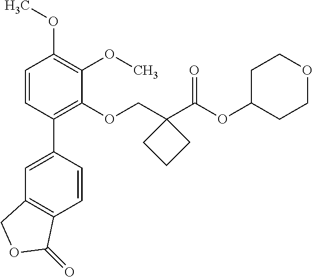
C1=CC(C2=CC3=C(C=C2)C(=O)OC3)=C(OCC2(C(OC3CCOCC3)=O)CCC2)C(OC)=C1OC
